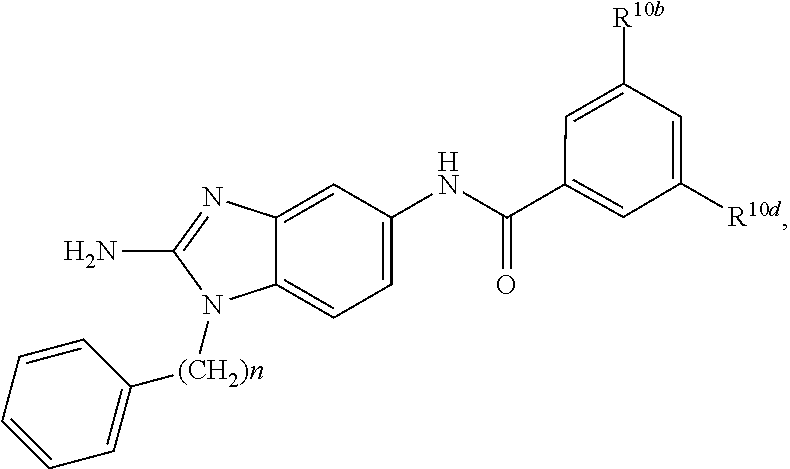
C12=CC=C(NC(=O)C3=CC([R10d])=CC([R10b])=C3)C=C1N=C(N)N2[(CH2)n]C1=CC=CC=C1
